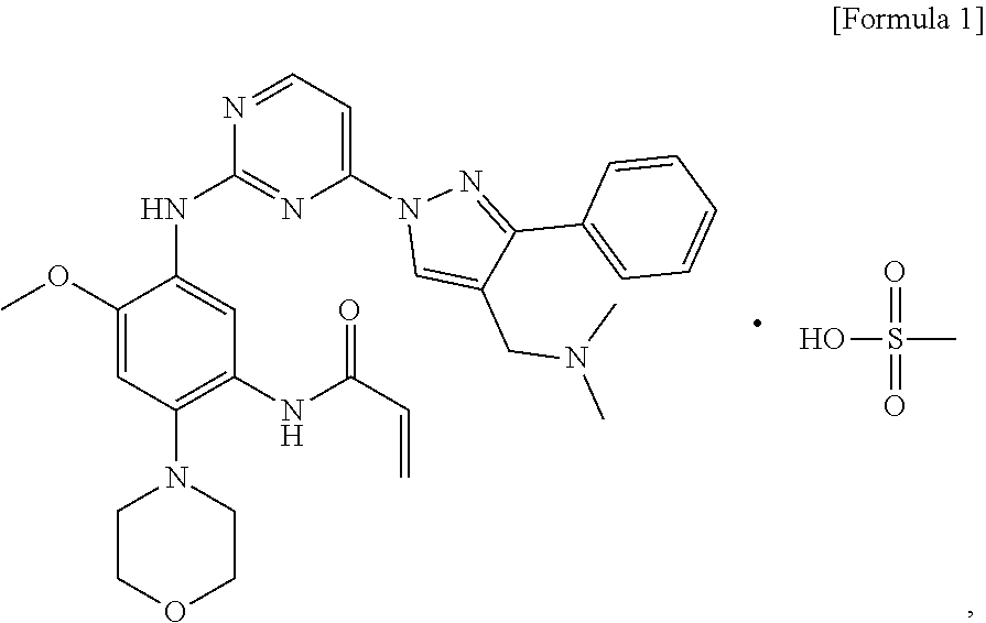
C1(OC)=CC(N2CCOCC2)=C(NC(C=C)=O)C=C1NC1=NC(N2C=C(CN(C)C)C(C3=CC=CC=C3)=N2)=CC=N1.OS(=O)(C)=O
